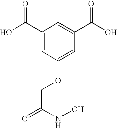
OC(C1=CC(OCC(=O)NO)=CC(C(O)=O)=C1)=O
